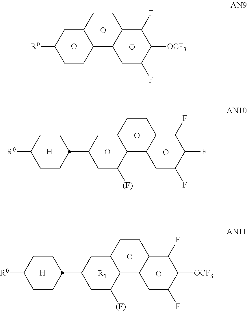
O.C1C([R0])CCC2C1CCC1C2CC(F)C([OCF3])C1F.O.O.O.C1C(C2CCC([R0])CC2)CC([(F)])C2C1CCC1C2CC(F)C(F)C1F.O.O.[H].O.C1C(C2CCC([R0])CC2)CC([(F)])C2C1CCC1C2CC(F)C([OCF3])C1F.O.[R1].[H]
